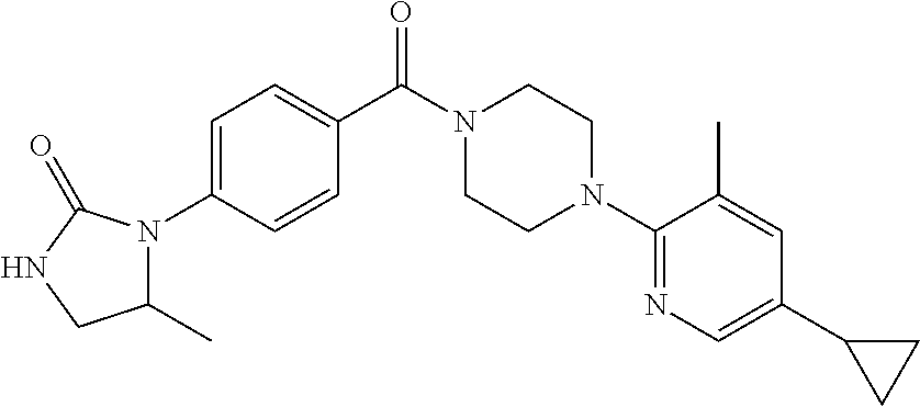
C1=C(N2C(C)CNC2=O)C=CC(C(N2CCN(C3=NC=C(C4CC4)C=C3C)CC2)=O)=C1
